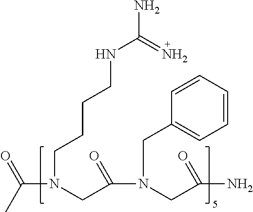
C(N(CCCCNC(N)=N)CC(N(CC(=O)N)CC1=CC=CC=C1)=O)(C)=O
